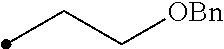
C(C[OBn])C
